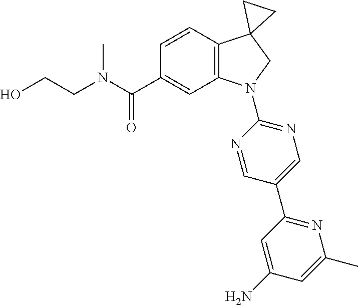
N(C(C1=CC2=C(C=C1)C1(CN2C2=NC=C(C3=NC(C)=CC(N)=C3)C=N2)CC1)=O)(C)CCO
